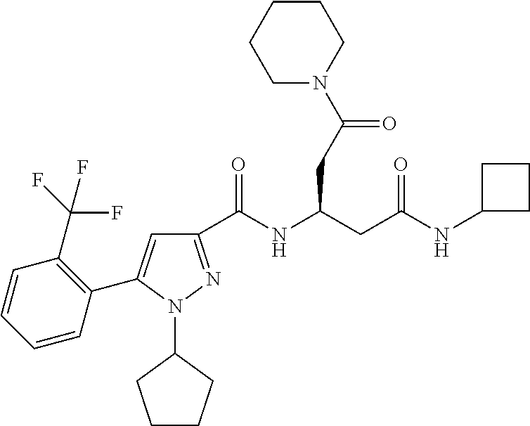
C1(C(NC(CC(NC2CCC2)=O)CC(N2CCCCC2)=O)=O)=NN(C2CCCC2)C(C2=C(C(F)(F)F)C=CC=C2)=C1
